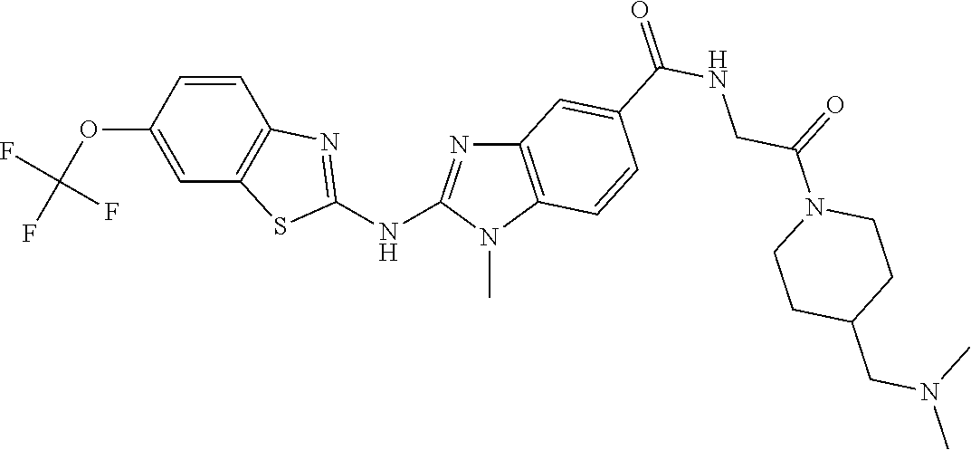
C1=CC2=C(C=C1OC(F)(F)F)SC(NC1=NC3=C(N1C)C=CC(C(NCC(N1CCC(CN(C)C)CC1)=O)=O)=C3)=N2
